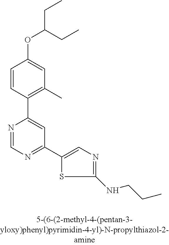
C1=CC(C2=CC(C3=CN=C(NCCC)S3)=NC=N2)=C(C)C=C1OC(CC)CC
